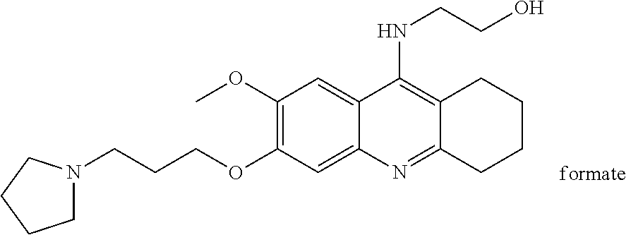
C1(OC)=C(OCCCN2CCCC2)C=C2C(=C1)C(NCCO)=C1C(=N2)CCCC1
